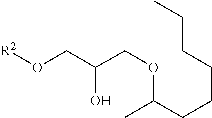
[R2]OCC(COC(C)CCCCCC)O
